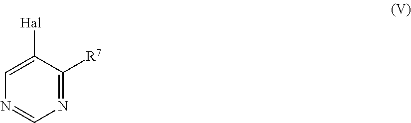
N1=C([R7])C([Hal])=CN=C1
